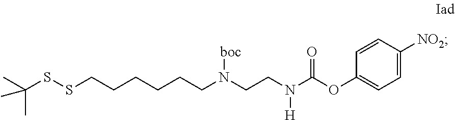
S(CCCCCCN(CCN(C(OC1=CC=C([NO2])C=C1)=O)[H])[boc])SC(C)(C)C
